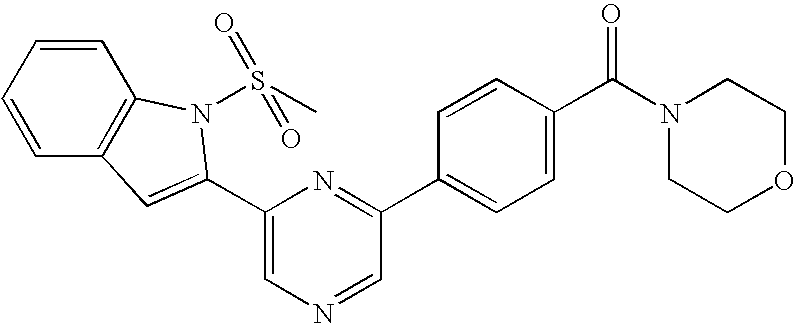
C1=C(C2=CC3=C(C=CC=C3)N2S(C)(=O)=O)N=C(C2=CC=C(C(N3CCOCC3)=O)C=C2)C=N1
